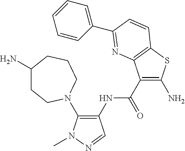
C1(NC(=O)C2=C(N)SC3=C2N=C(C2=CC=CC=C2)C=C3)=C(N2CCC(N)CCC2)N(C)N=C1
